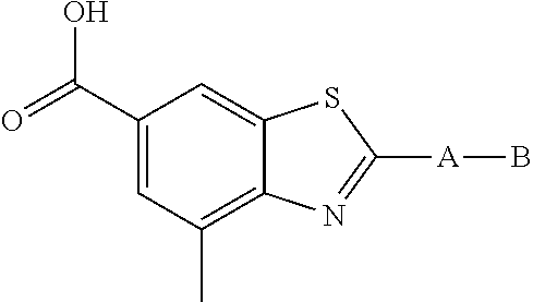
C1(C(=O)O)=CC(C)=C2C(=C1)SC([A]B)=N2
